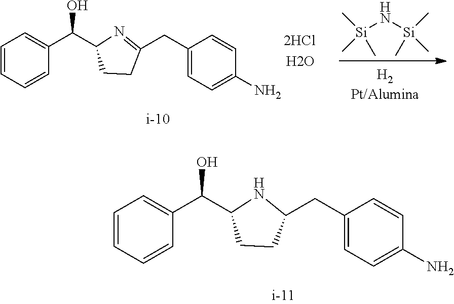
C1=CC=CC(C(C2CCC(CC3=CC=C(N)C=C3)=N2)O)=C1.O.[Si](N[Si](C)(C)C)(C)(C)C.C1=CC=CC(C(C2CCC(CC3=CC=C(N)C=C3)N2)O)=C1
